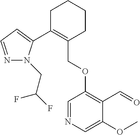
C1C(C2=CC=NN2CC(F)F)=C(COC2=C(C=O)C(OC)=CN=C2)CCC1
